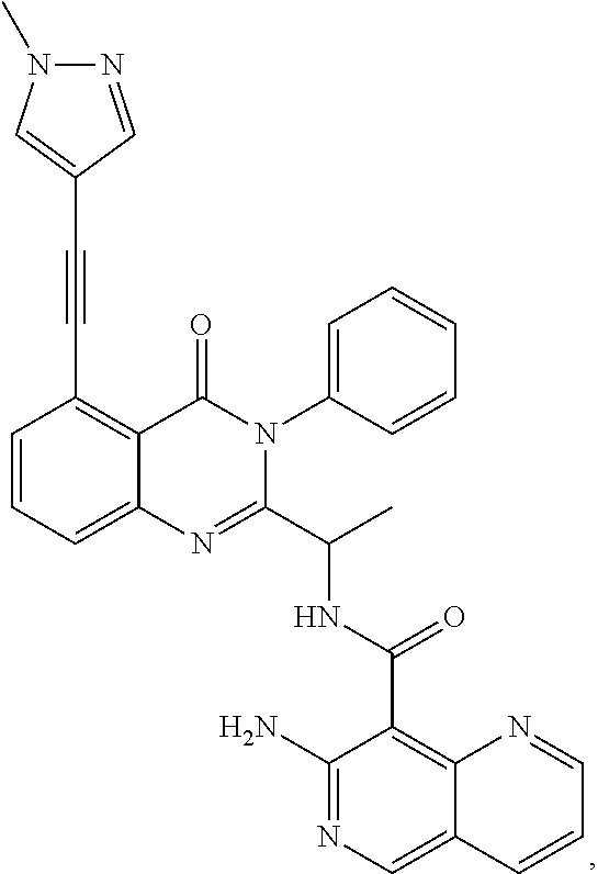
C1(C#CC2=CN(C)N=C2)=C2C(=CC=C1)N=C(C(C)NC(=O)C1=C3C(=CN=C1N)C=CC=N3)N(C1=CC=CC=C1)C2=O
